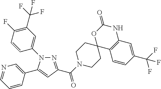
N1=C(C(=O)N2CCC3(CC2)C2=C(NC(=O)O3)C=C(C(F)(F)F)C=C2)C=C(C2=CN=CC=C2)N1C1=CC(C(F)(F)F)=C(F)C=C1
